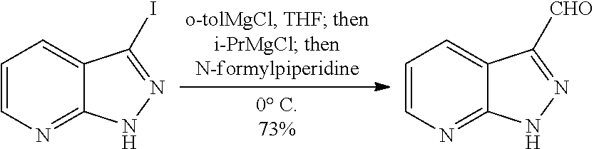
C1=CN=C2C(=C1)C(I)=NN2.C1=CN=C2C(=C1)C([CHO])=NN2
